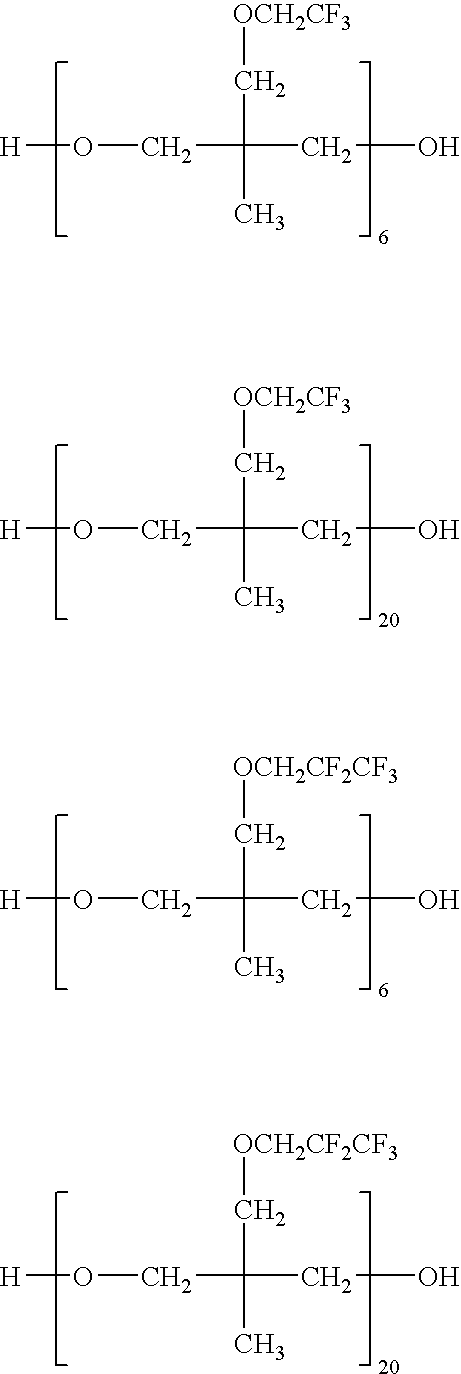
[H]OCC(C[OCH2CF3])(C)CO.[H]OCC(C[OCH2CF3])(C)CO.[H]OCC(C[OCH2CF2CF3])(C)CO.[H]OCC(C[OCH2CF2CF3])(C)CO
